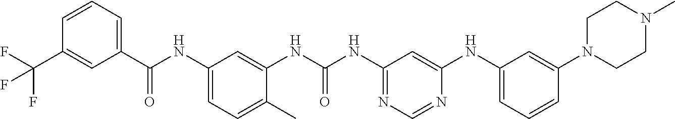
C1(C(=O)NC2=CC=C(C)C(NC(=O)NC3=NC=NC(NC4=CC=CC(N5CCN(C)CC5)=C4)=C3)=C2)=CC=CC(C(F)(F)F)=C1
